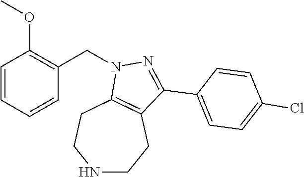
N1CCC2=C(CC1)N(CC1=C(OC)C=CC=C1)N=C2C1=CC=C(Cl)C=C1
